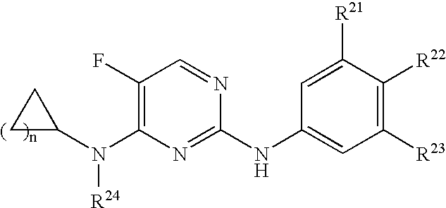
C1=C([R21])C([R22])=C([R23])C=C1NC1=NC(N(C2CC2)[R24])=C(F)C=N1
